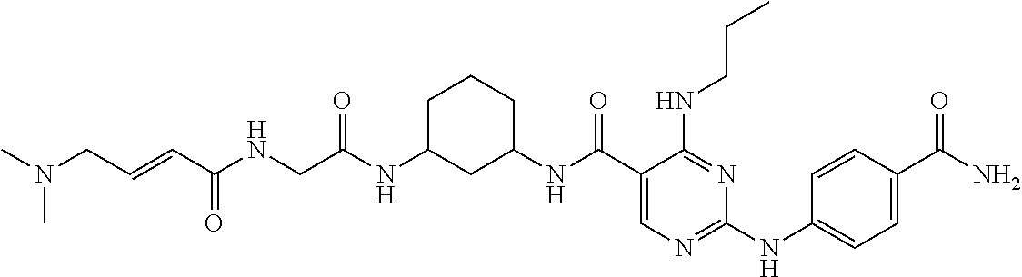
C(=CC(NCC(NC1CC(NC(C2=CN=C(NC3=CC=C(C(N)=O)C=C3)N=C2NCCC)=O)CCC1)=O)=O)CN(C)C
